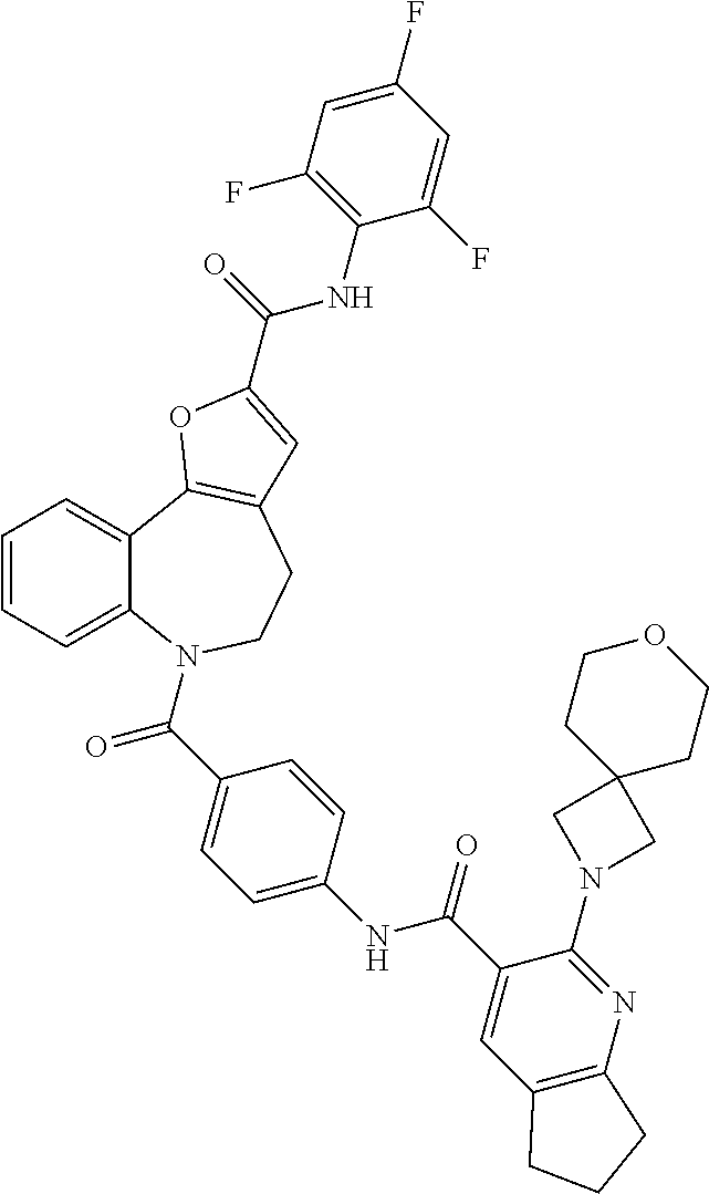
C1=CC=C2C(=C1)C1=C(CCN2C(=O)C2=CC=C(NC(=O)C3=CC4=C(N=C3N3CC5(C3)CCOCC5)CCC4)C=C2)C=C(C(=O)NC2=C(F)C=C(F)C=C2F)O1
